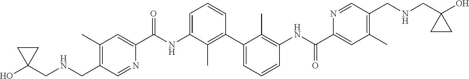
C1(C)=C(CNCC2(O)CC2)C=NC(C(NC2=CC=CC(C3=CC=CC(NC(C4=CC(C)=C(CNCC5(O)CC5)C=N4)=O)=C3C)=C2C)=O)=C1
